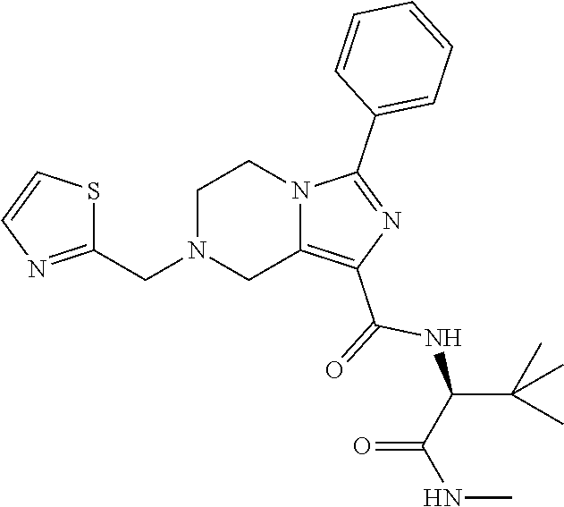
C1N(CC2=NC=CS2)CC2=C(C(=O)NC(C(NC)=O)C(C)(C)C)N=C(C3=CC=CC=C3)N2C1
